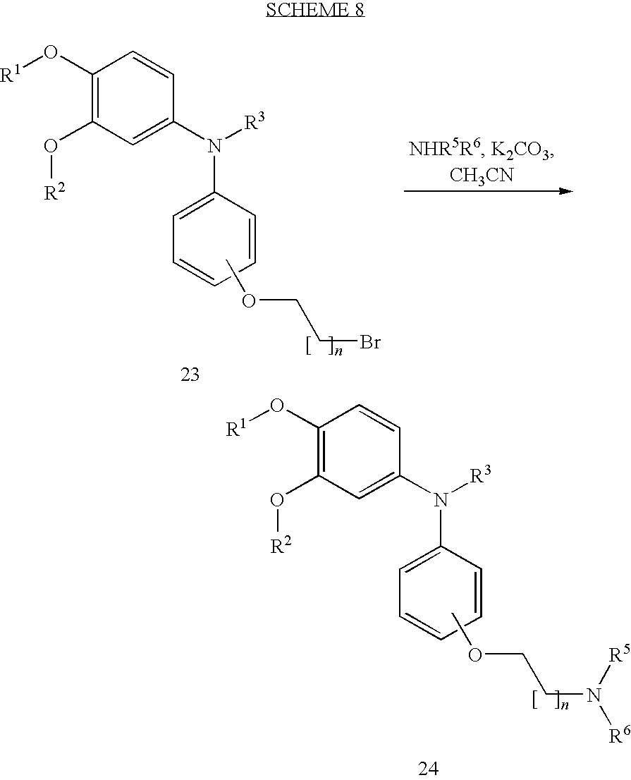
C1(O[R1])=C(O[R2])C=C(N([R3])C2=CC=CC=C2)C=C1.COCCBr.C1(O[R1])=C(O[R2])C=C(N([R3])C2=CC=CC=C2)C=C1.COCCN([R6])[R5]
